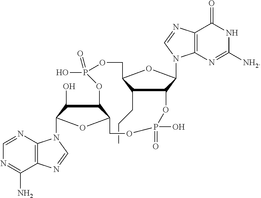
C(C)CC1C2C(N3C4=C(C(=O)NC([NH2])=N4)N=C3)OC1COP(O)(=O)OC1C(O)C(N3C4=C(C(N)=NC=N4)N=C3)OC1COP(=O)(O)O2
